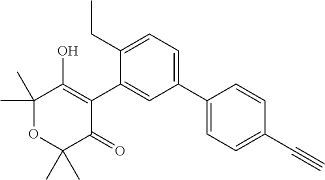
C1(C2=CC=C(CC)C(C3=C(O)C(C)(C)OC(C)(C)C3=O)=C2)=CC=C(C#C)C=C1
